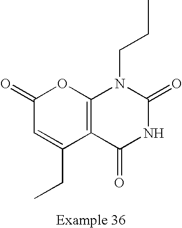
C12=C(C(=O)NC(=O)N1CCC)C(CC)=CC(=O)O2
